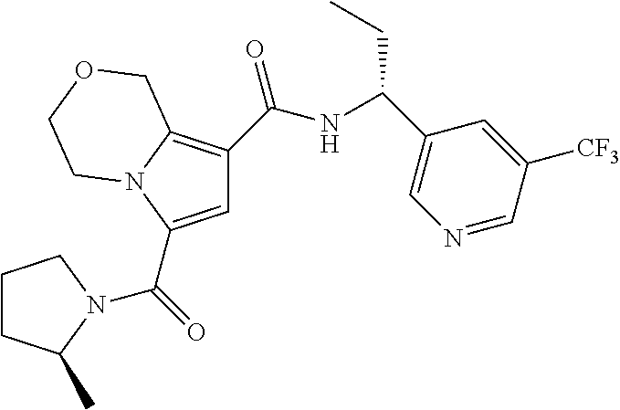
C1=C(C(=O)N2C(C)CCC2)N2C(=C1C(NC(CC)C1=CN=CC([CF3])=C1)=O)COCC2
